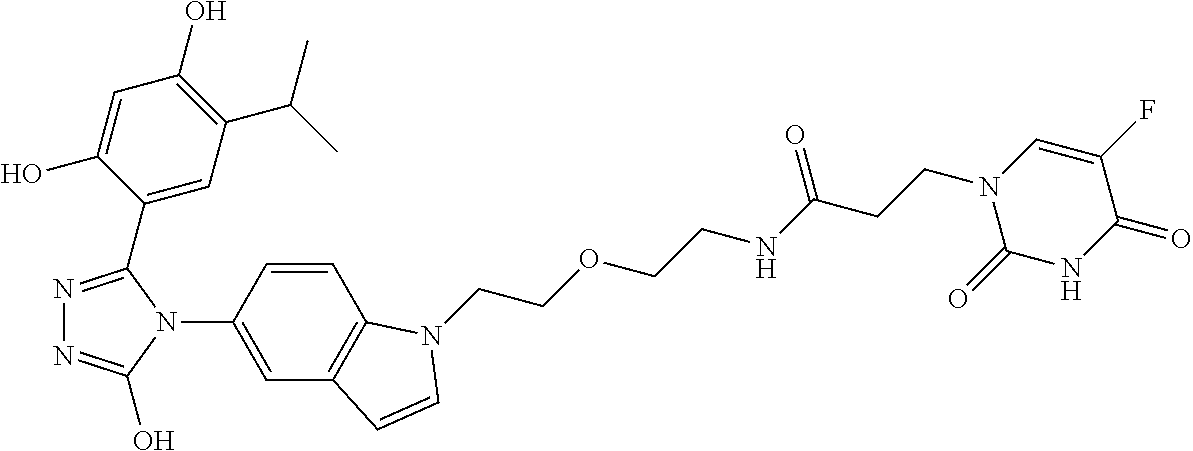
N1=C(C2=CC(C(C)C)=C(O)C=C2O)N(C2=CC3=C(C=C2)N(CCOCCNC(CCN2C(=O)NC(=O)C(F)=C2)=O)C=C3)C(O)=N1
